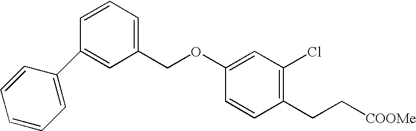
C1(C2=CC(COC3=CC(Cl)=C(CC[COOMe])C=C3)=CC=C2)=CC=CC=C1
